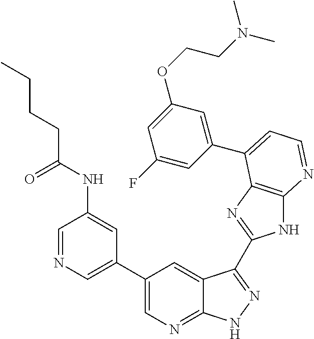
C1(C2=CN=CC(NC(CCCC)=O)=C2)=CN=C2C(=C1)C(C1=NC3=C(N1)N=CC=C3C1=CC(OCCN(C)C)=CC(F)=C1)=NN2
